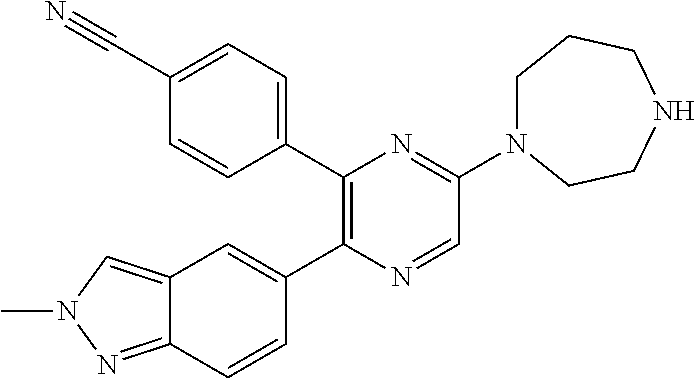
C12=NN(C)C=C1C=C(C1=C(C3=CC=C(C#N)C=C3)N=C(N3CCCNCC3)C=N1)C=C2
